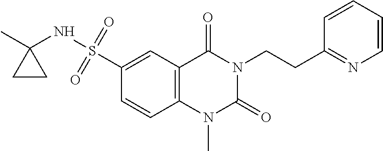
C1=CC2=C(C=C1S(=O)(=O)NC1(C)CC1)C(=O)N(CCC1=NC=CC=C1)C(=O)N2C
